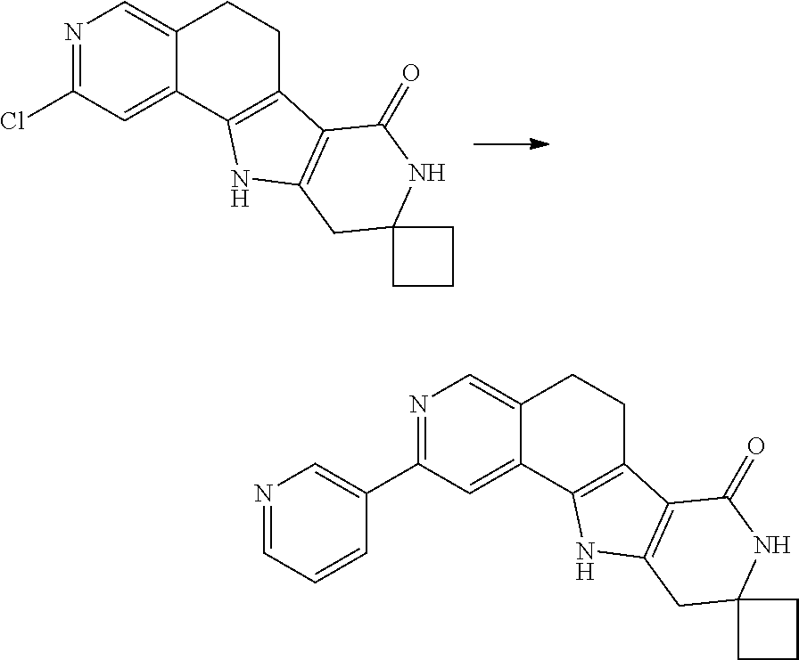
N1=C(Cl)C=C2C(=C1)CCC1=C2NC2=C1C(=O)NC1(C2)CCC1.N1=C(C2=CN=CC=C2)C=C2C(=C1)CCC1=C2NC2=C1C(=O)NC1(C2)CCC1
